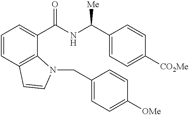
C1=CC2=C(C(C(NC(C3=CC=C([CO2Me])C=C3)[Me])=O)=C1)N(CC1=CC=C([OMe])C=C1)C=C2
